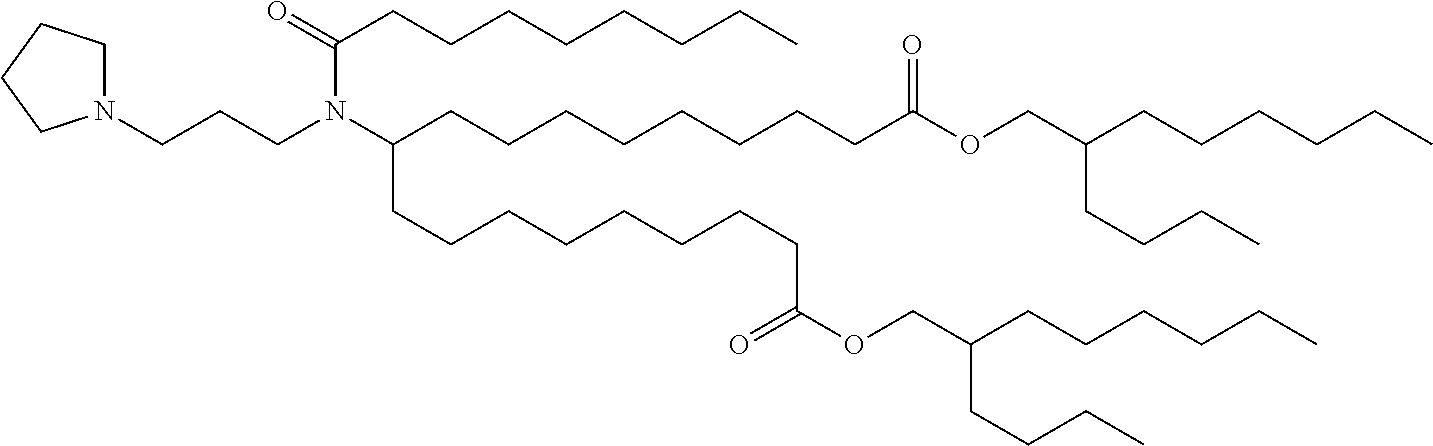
C(CCN(C(CCCCCCCCC(OCC(CCCCCC)CCCC)=O)CCCCCCCCC(OCC(CCCCCC)CCCC)=O)C(=O)CCCCCCCC)N1CCCC1
